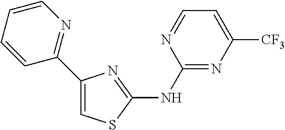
C1(NC2=NC(C3=NC=CC=C3)=CS2)=NC([CF3])=CC=N1
